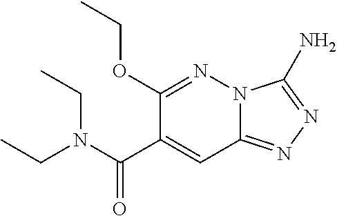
N12C(=NN=C1N)C=C(C(N(CC)CC)=O)C(OCC)=N2
